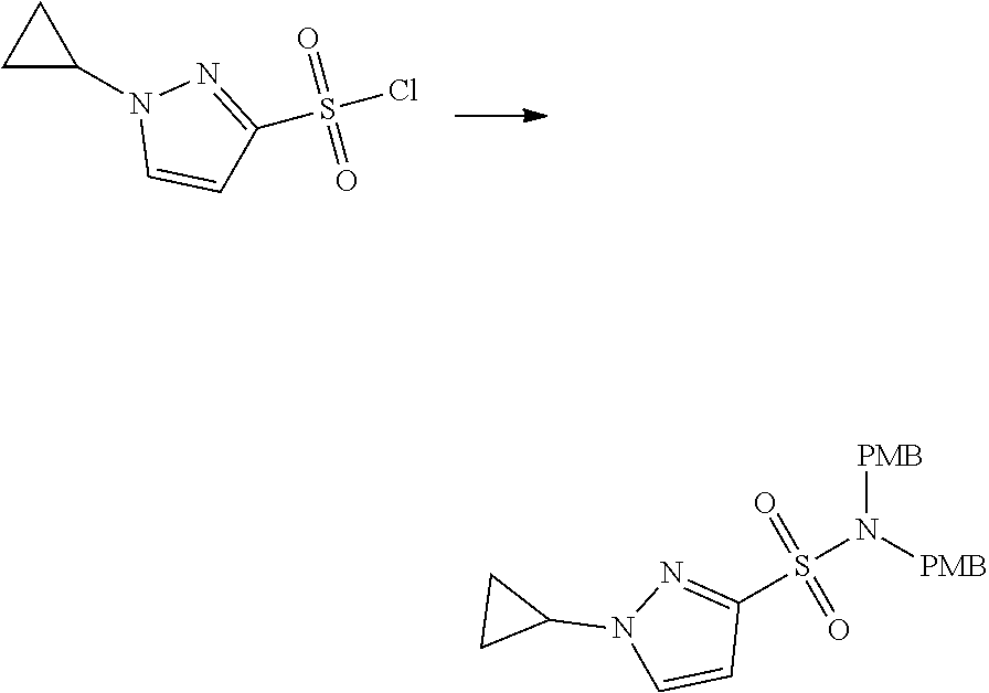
C1(N2C=CC(S(Cl)(=O)=O)=N2)CC1.C1(S(N([PMB])[PMB])(=O)=O)=NN(C2CC2)C=C1
